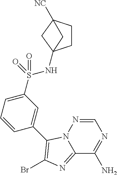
C12=NC(Br)=C(C3=CC(S(=O)(=O)NC45CCC([NC])(C4)C5)=CC=C3)N1N=CN=C2N
